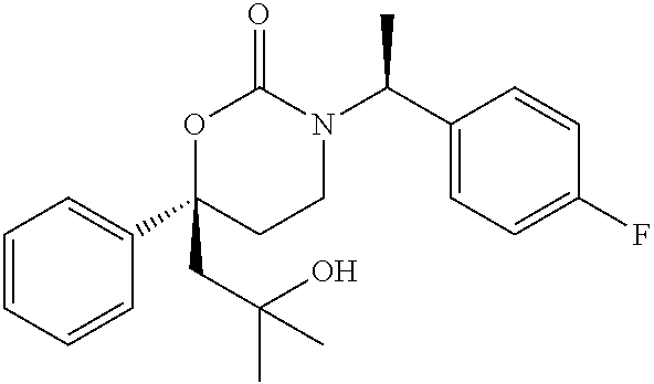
C1=CC=CC(C2(CC(C)(O)C)CCN(C(C3=CC=C(F)C=C3)C)C(=O)O2)=C1
